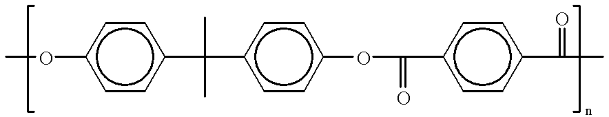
c1(OC)ccc(C(c2ccc(OC(=O)c3ccc(C(=O)C)cc3)cc2)(C)C)cc1
